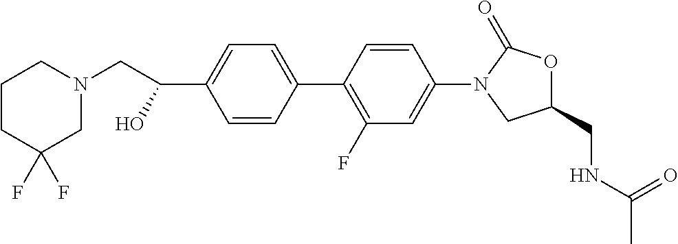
C1=C(C2=C(F)C=C(N3CC(CNC(=O)C)OC3=O)C=C2)C=CC(C(O)CN2CC(F)(F)CCC2)=C1
